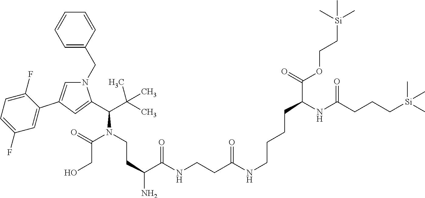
C1=CC(CN2C=C(C3=CC(F)=CC=C3F)C=C2C(C(C)(C)C)N(CCC(N)C(NCCC(NCCCCC(C(OCC[Si](C)(C)C)=O)NC(CCC[Si](C)(C)C)=O)=O)=O)C(CO)=O)=CC=C1
